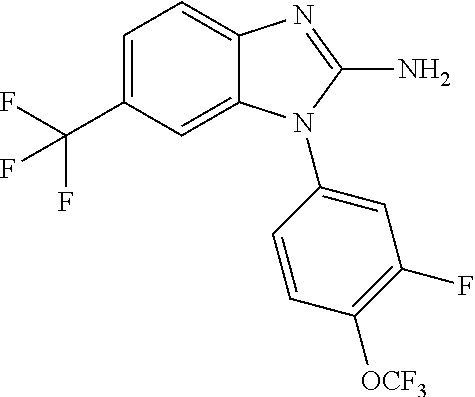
C1=C(C(F)(F)F)C=C2C(=C1)N=C(N)N2C1=CC(F)=C([OCF3])C=C1
